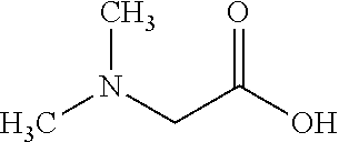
CN(CC(O)=O)C
